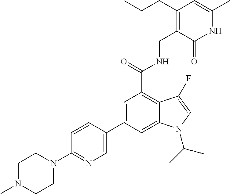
N1C(C)=CC(CCC)=C(CNC(C2=C3C(=CC(C4=CN=C(N5CCN(C)CC5)C=C4)=C2)N(C(C)C)C=C3F)=O)C1=O
